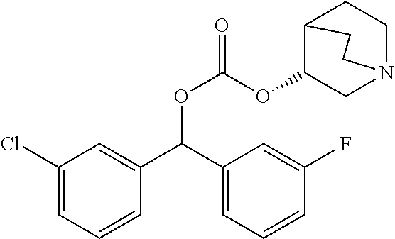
C(OC(OC1CN2CCC1CC2)=O)(C1=CC(Cl)=CC=C1)C1=CC=CC(F)=C1
